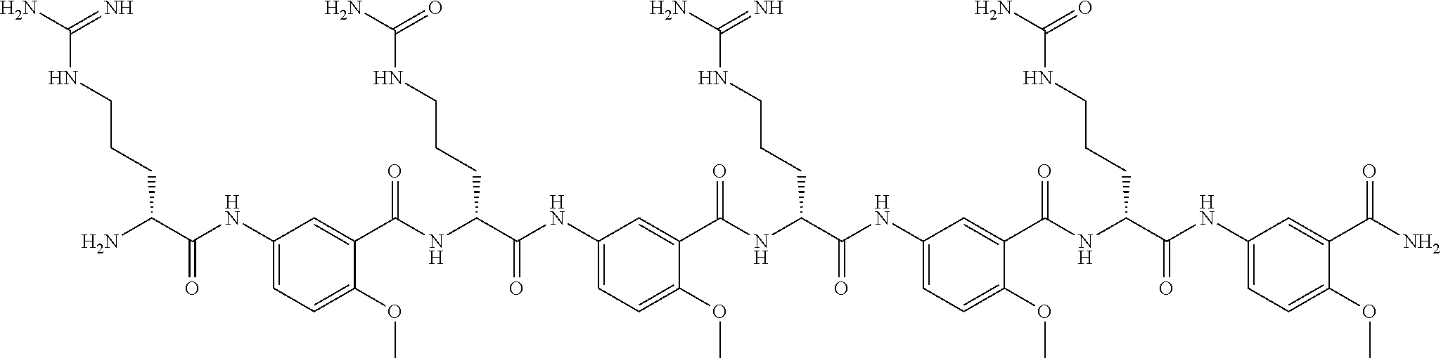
C1(NC(C(N)CCCNC(N)=N)=O)=CC=C(OC)C(C(NC(C(NC2=CC=C(OC)C(C(NC(C(NC3=CC=C(OC)C(C(NC(C(NC4=CC=C(OC)C(C(N)=O)=C4)=O)CCCNC(N)=O)=O)=C3)=O)CCCNC(N)=N)=O)=C2)=O)CCCNC(N)=O)=O)=C1
